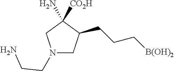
N1(CCN)CC(CCC[B(OH)2])C(N)([CO2H])C1
